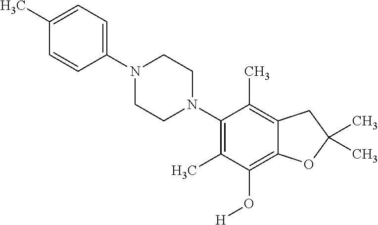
C1(C)=CC=C(N2CCN(C3=C(C)C(O[H])=C4C(=C3C)CC(C)(C)O4)CC2)C=C1
